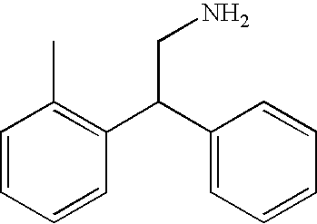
C1=CC=CC(C(C2=CC=CC=C2)CN)=C1C
